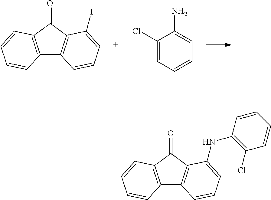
C12=C(C(=O)C3=C1C=CC=C3I)C=CC=C2.C1(Cl)=CC=CC=C1N.C12=C(C(=O)C3=C1C=CC=C3NC1=C(Cl)C=CC=C1)C=CC=C2
